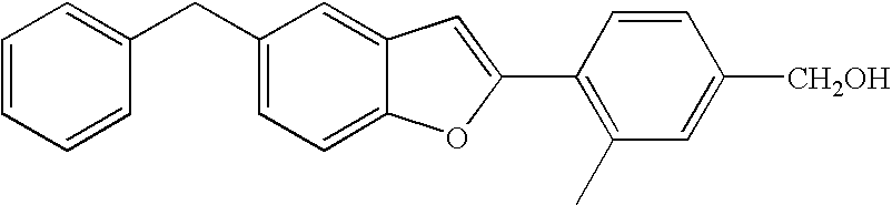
C1(C2=CC3=CC(CC4=CC=CC=C4)=CC=C3O2)=C(C)C=C([CH2OH])C=C1
